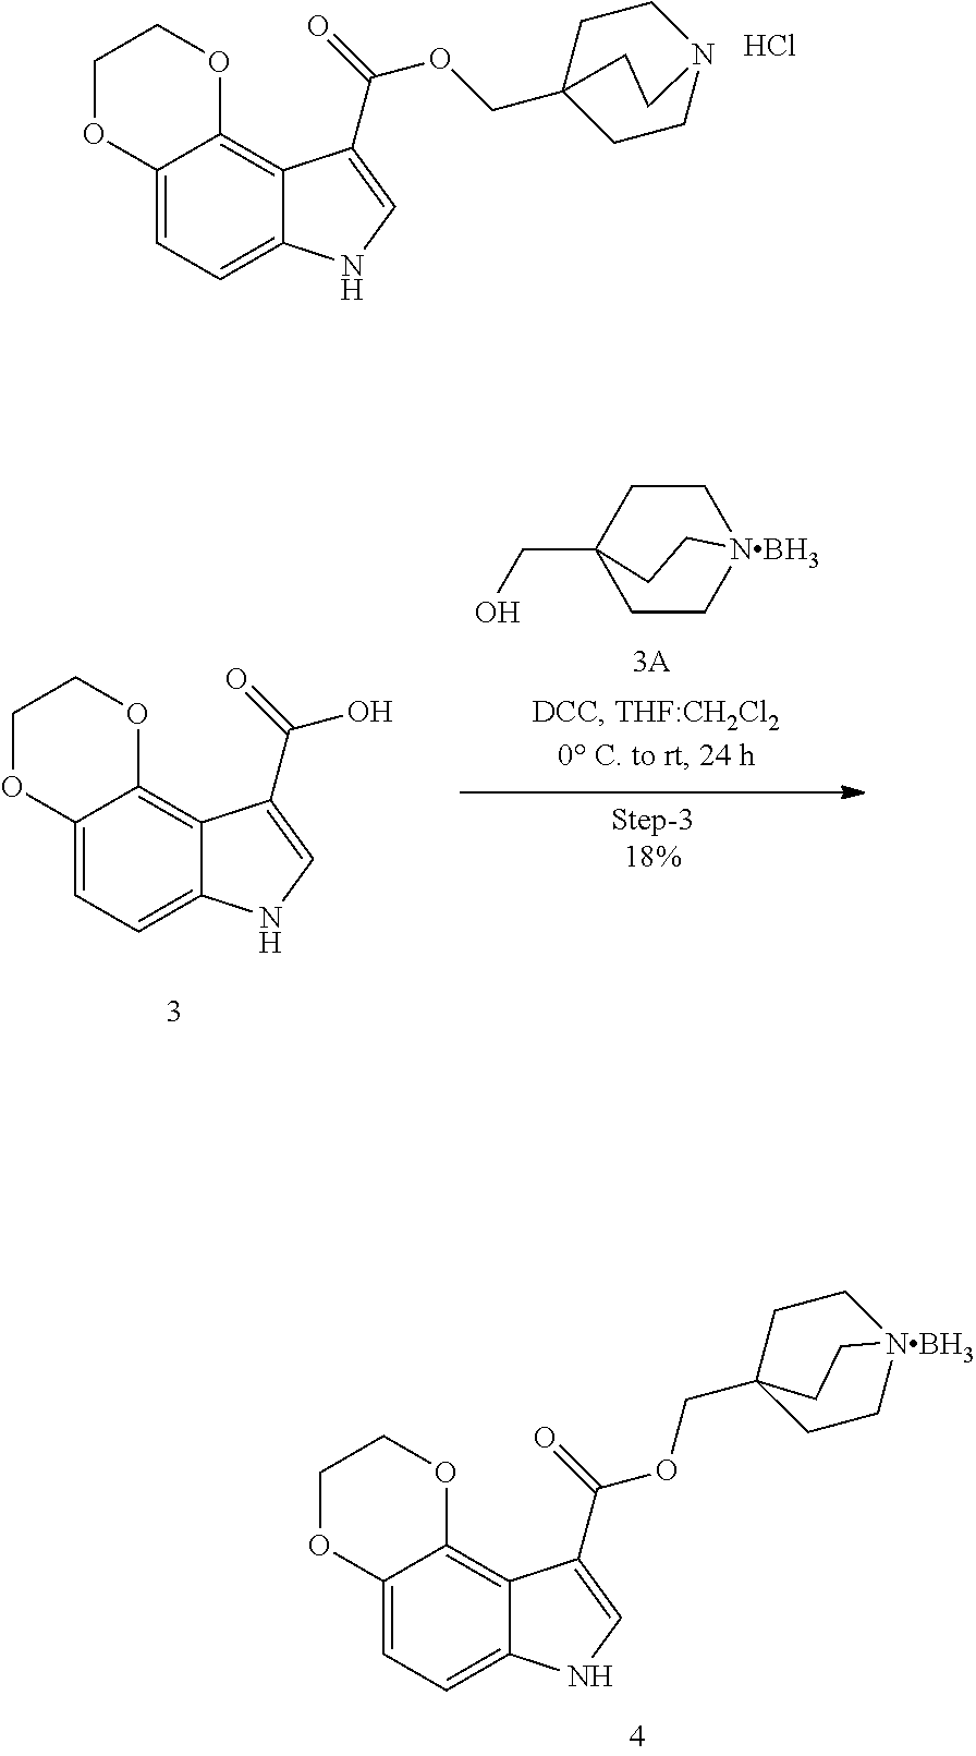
C12=CC=C3C(=C1OCCO2)C(C(=O)OCC12CCN(CC1)CC2)=CN3.Cl.C12=CC=C3C(=C1OCCO2)C(C(=O)O)=CN3.C1CC2(CO)CC[NBH3]1CC2.C12=CC=C3C(=C1OCCO2)C(C(=O)OCC12CC[NBH3](CC1)CC2)=CN3
